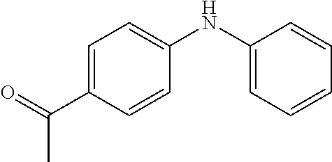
C1=C(C(=O)C)C=CC(NC2=CC=CC=C2)=C1
